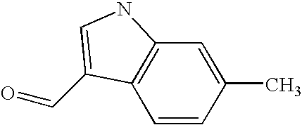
C1=CC(C)=CC2=C1C(C=O)=CN2
